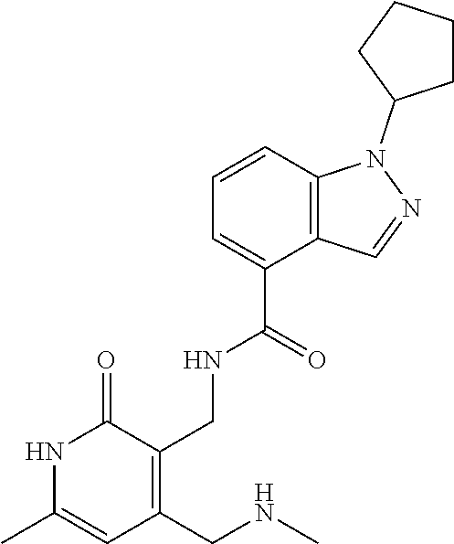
C12=C(C=CC=C1C(=O)NCC1=C(CNC)C=C(C)NC1=O)N(C1CCCC1)N=C2
